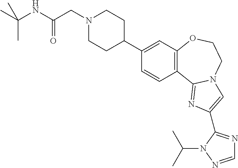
C1(C2CCN(CC(NC(C)(C)C)=O)CC2)=CC2=C(C=C1)C1=NC(C3=NC=NN3C(C)C)=CN1CCO2
